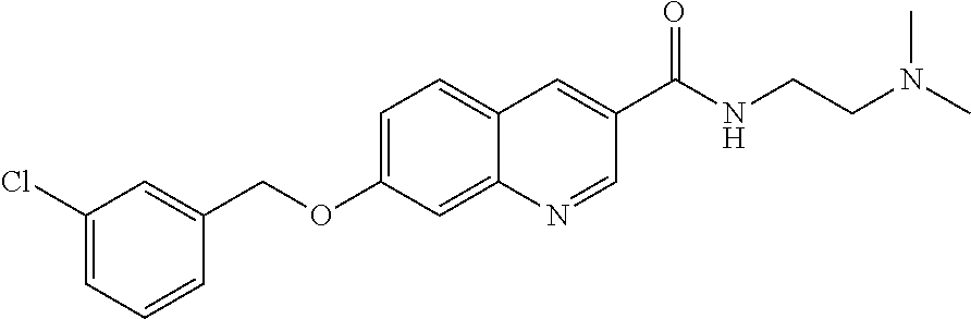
C1=C(Cl)C=C(COC2=CC=C3C(=C2)N=CC(C(NCCN(C)C)=O)=C3)C=C1
